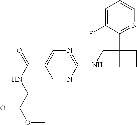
C1(NCC2(C3=NC=CC=C3F)CCC2)=NC=C(C(=O)NCC(=O)OC)C=N1
